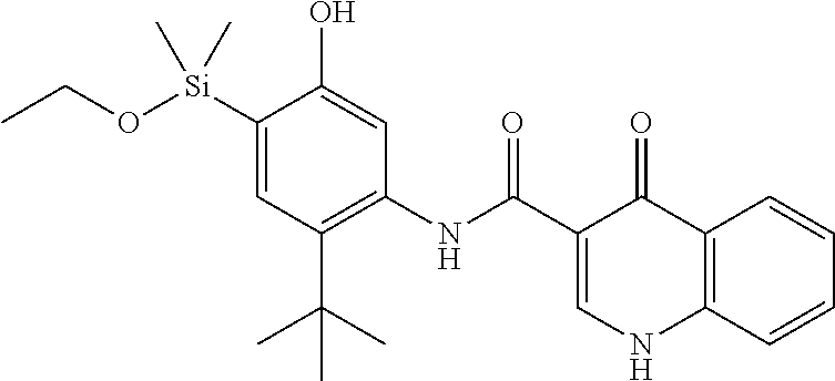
[Si](C1=CC(C(C)(C)C)=C(NC(=O)C2=CNC3=C(C2=O)C=CC=C3)C=C1O)(OCC)(C)C
